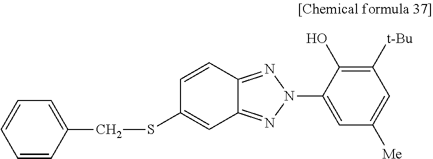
S(C1=CC2=NN(C3=CC([Me])=CC([t-Bu])=C3O)N=C2C=C1)CC1=CC=CC=C1
